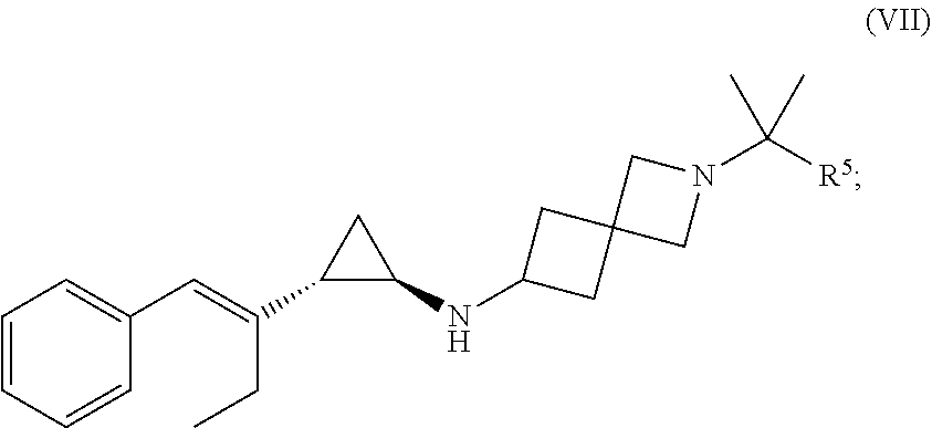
C1=CC=CC(C=C(CC)C2C(NC3CC4(C3)CN(C([R5])(C)C)C4)C2)=C1
